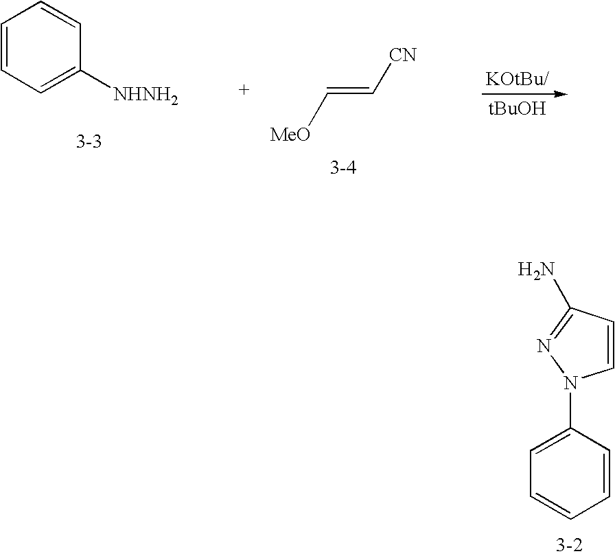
C1=CC=C([NHNH2])C=C1.C(=C[CN])[MeO].[tBuOH].C1=CC(N)=NN1C1=CC=CC=C1
